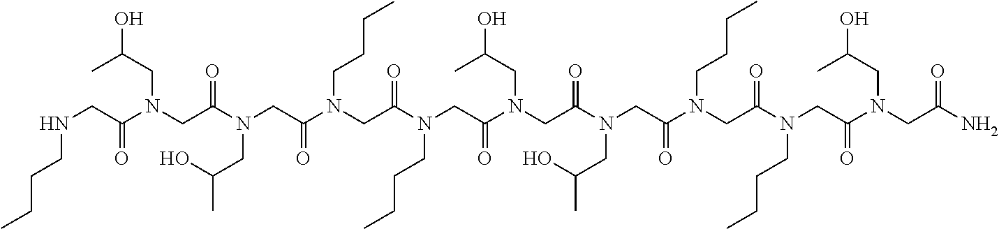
N(CC(N(CC(N(CC(N(CC(N(CC(N(CC(N(CC(N(CC(N(CC(N(CC(N)=O)CC(O)C)=O)CCCC)=O)CCCC)=O)CC(C)O)=O)CC(O)C)=O)CCCC)=O)CCCC)=O)CC(C)O)=O)CC(O)C)=O)CCCC
